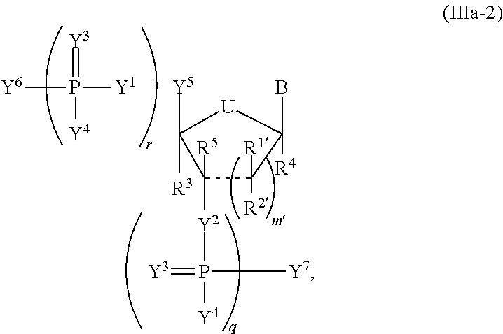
C1([Y2]P(=[Y3])([Y7])[Y4])([R5])C([R1])([R2])C(B)([R4])[U]C1([Y5])[R3].[Y1]P([Y6])(=[Y3])[Y4]
